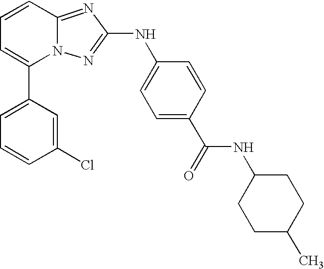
C1(C2=CC=CC3=NC(NC4=CC=C(C(=O)NC5CCC(C)CC5)C=C4)=NN23)=CC=CC(Cl)=C1
